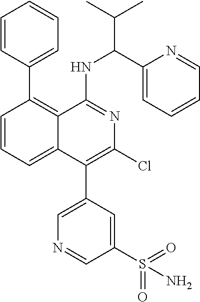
C1=CC(C2=C3C(=CC=C2)C(C2=CN=CC(S(=O)(=O)N)=C2)=C(Cl)N=C3NC(C2=CC=CC=N2)C(C)C)=CC=C1
